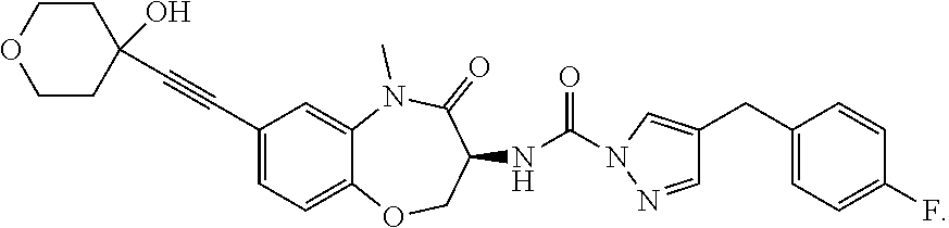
C1(C#CC2(O)CCOCC2)=CC=C2C(=C1)N(C)C(=O)C(NC(=O)N1C=C(CC3=CC=C(F)C=C3)C=N1)CO2
